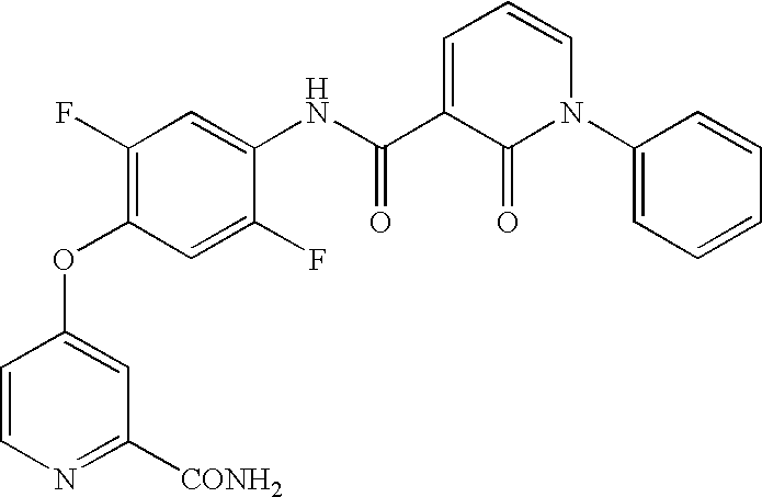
C1(F)=C(OC2=CC([CONH2])=NC=C2)C=C(F)C(NC(=O)C2=CC=CN(C3=CC=CC=C3)C2=O)=C1
